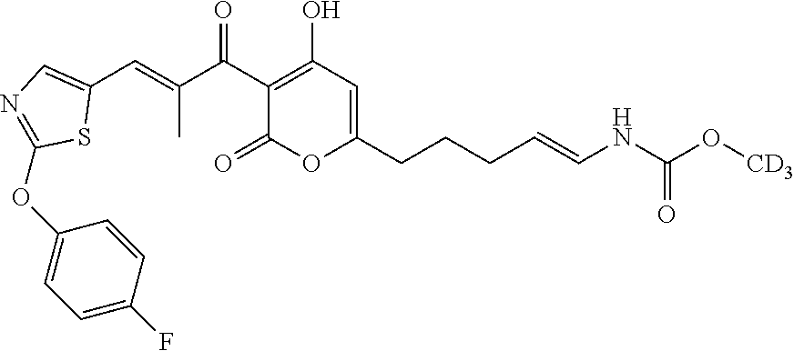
C1(C(C(C)=CC2=CN=C(OC3=CC=C(F)C=C3)S2)=O)=C(O)C=C(CCCC=CNC(=O)O[CD3])OC1=O
